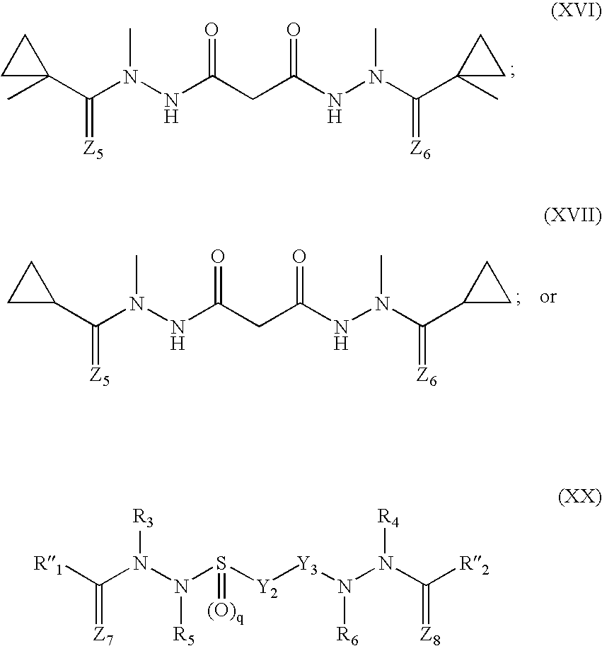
C1(C(N(NC(CC(NN(C(C2(C)CC2)=[Z6])C)=O)=O)C)=[Z5])(C)CC1.C1(C(N(NC(CC(NN(C(C2CC2)=[Z6])C)=O)=O)C)=[Z5])CC1.[R1]C(N([R3])N([R5])S([Y2][Y3]N([R6])N(C(=[Z8])[R2])[R4])=[(O)q])=[Z7]
